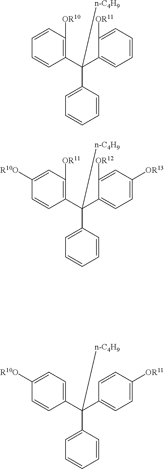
C1(C(C2=CC=CC=C2[OR11])(C2=CC=CC=C2)[n-C4H9])=C([OR10])C=CC=C1.C1(C(C2=CC=C([OR13])C=C2[OR12])(C2=CC=CC=C2)[n-C4H9])=C([OR11])C=C([R10O])C=C1.C1(C(C2=CC=C([OR11])C=C2)(C2=CC=CC=C2)[n-C4H9])=CC=C([R10O])C=C1
